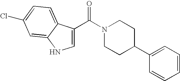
C1=CC=C(C2CCN(C(=O)C3=CNC4=CC(Cl)=CC=C34)CC2)C=C1
